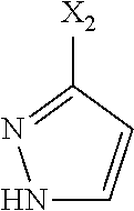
N1C=CC([X2])=N1
